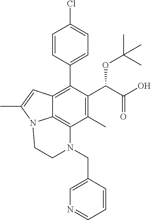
C1=CC(C2=C3C4=C(C(C)=C2C(C(=O)O)OC(C)(C)C)N(CC2=CN=CC=C2)CCN4C(C)=C3)=CC=C1Cl
